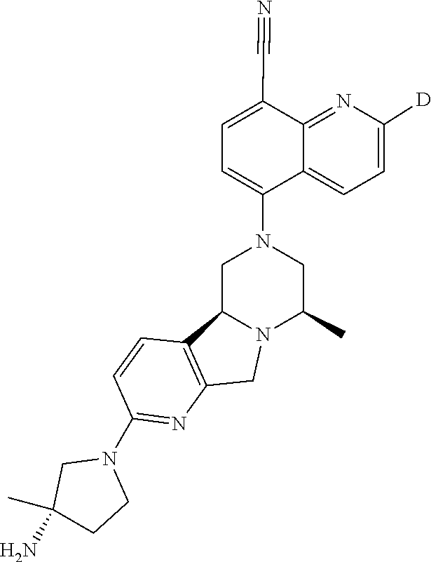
C(#N)C1=CC=C(N2CC3N(C(C)C2)CC2=C3C=CC(N3CC(N)(C)CC3)=N2)C2=CC=C([D])N=C12
